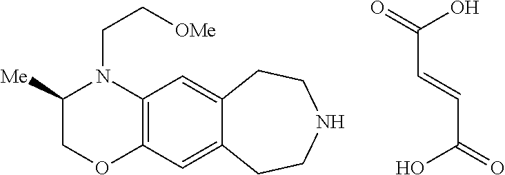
O=C(O)C=CC(=O)O.C1([Me])COC2=C(N1CC[OMe])C=C1C(=C2)CCNCC1
